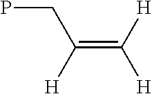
C(=C([H])[H])([H])CP
